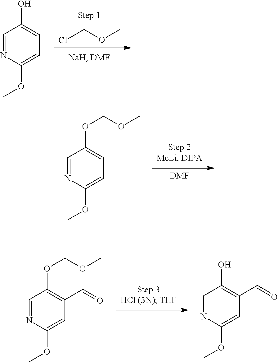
ClCOC.C1=NC(OC)=CC=C1O.[DMF].C1=NC(OC)=CC=C1OCOC.C1=NC(OC)=CC(C=O)=C1OCOC.C1=NC(OC)=CC(C=O)=C1O
